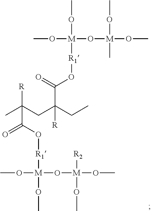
CO[M](O[M](OC)(OC)C)(OC)[R1]OC(C(CC)(CC(C)([R])C(=O)O[R1][M](OC)(OC)O[M]([R2])(OC)OC)[R])=O
